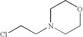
ClCCN1CCOCC1
